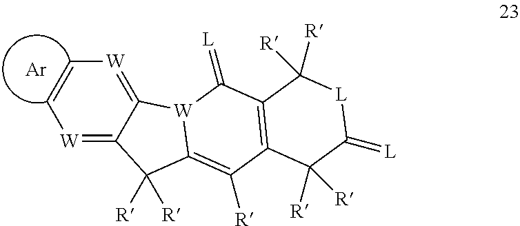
C12=[W]C=C[W]=C1[W]1C(=C([R])C3=C(C1=[L])C([R])([R])[L]C(=[L])C3([R])[R])C2([R])[R].[Ar]
